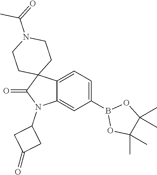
C12=CC=C(B3OC(C)(C)C(C)(C)O3)C=C1N(C1CC(=O)C1)C(=O)C21CCN(C(=O)C)CC1
